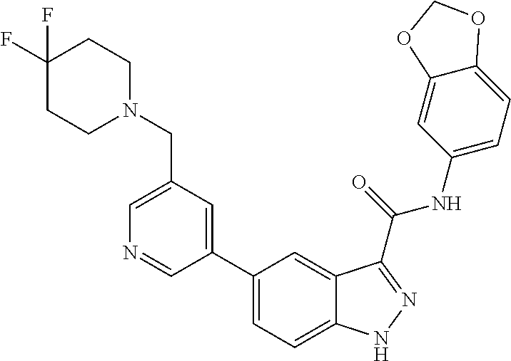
C1(CN2CCC(F)(F)CC2)=CN=CC(C2=CC=C3C(=C2)C(C(NC2=CC=C4C(=C2)OCO4)=O)=NN3)=C1
